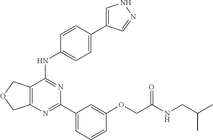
C12=C(COC1)C(NC1=CC=C(C3=CNN=C3)C=C1)=NC(C1=CC=CC(OCC(NCC(C)C)=O)=C1)=N2
